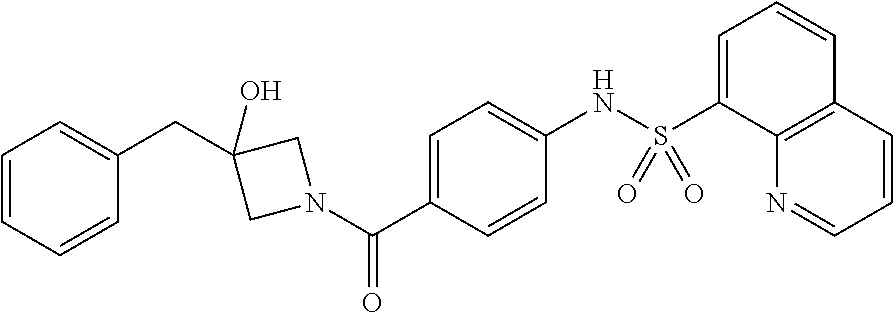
C(C1(O)CN(C(C2=CC=C(NS(C3=CC=CC4=C3N=CC=C4)(=O)=O)C=C2)=O)C1)C1=CC=CC=C1
